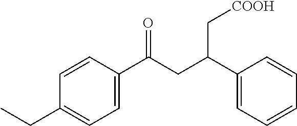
C1=CC(C(CC(C2=CC=CC=C2)C[COOH])=O)=CC=C1CC
